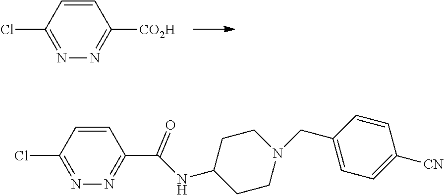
C1=CC(Cl)=NN=C1[CO2H].C1=CC(Cl)=NN=C1C(NC1CCN(CC2=CC=C([CN])C=C2)CC1)=O
